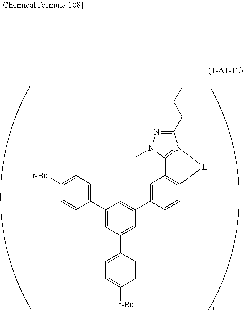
C1=C(C2=CC(C3=CC=C([t-Bu])C=C3)=CC(C3=CC4=C(C=C3)[Ir]N3=C4N(C)N=C3CCC)=C2)C=CC([t-Bu])=C1
